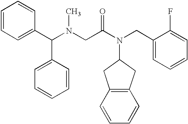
C1=C(C(N(C)CC(N(CC2=CC=CC=C2F)C2CC3=C(C2)C=CC=C3)=O)C2=CC=CC=C2)C=CC=C1
